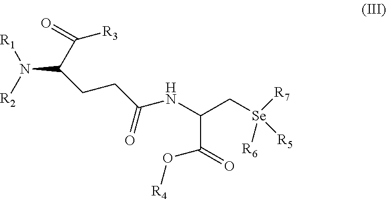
N(C(C([R3])=O)CCC(=O)NC(C[Se]([R7])([R6])[R5])C(O[R4])=O)([R2])[R1]
